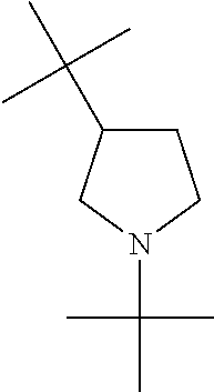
C1C(C(C)(C)C)CN(C(C)(C)C)C1
